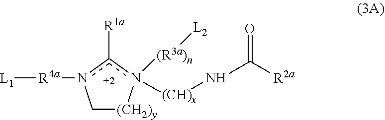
C1[(CH2)y]n([(R3a)n][L2])([(CH)x]NC([R2a])=O)c([R1a])n1[R4a][L1]
